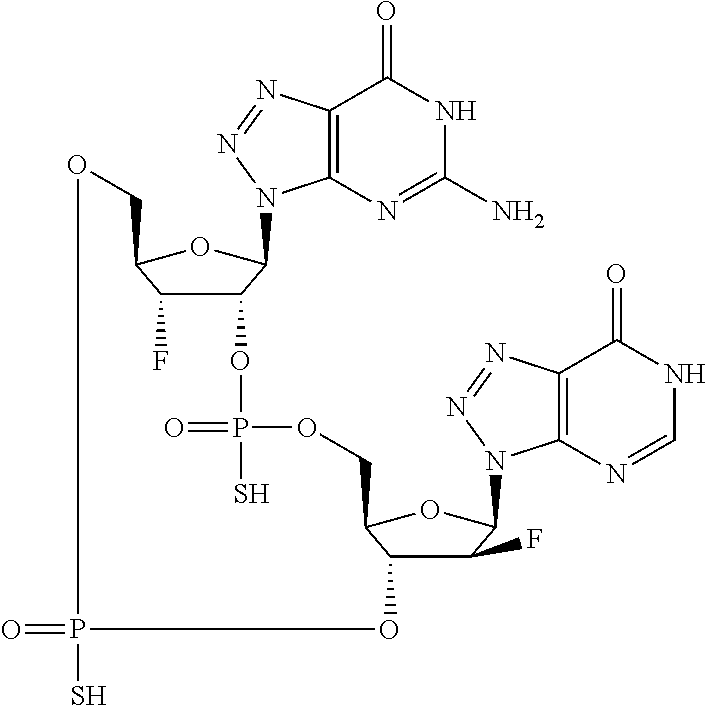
C12C(F)C(OC1N1C3=C(N=N1)C(=O)NC(N)=N3)COP(S)(=O)OC1C(F)C(N3C4=C(C(=O)NC=N4)N=N3)OC1COP(=O)(S)O2
